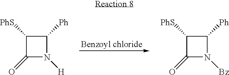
C1([PhS])C(=O)N([H])C1[Ph].C1([PhS])C(=O)N([Bz])C1[Ph]
